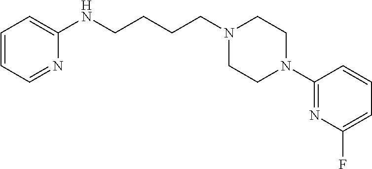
C(N1CCN(C2=NC(F)=CC=C2)CC1)CCCNC1=CC=CC=N1
